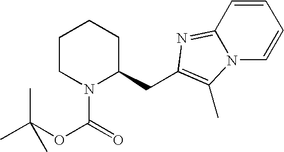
C1CN(C(=O)OC(C)(C)C)C(CC2=C(C)N3C(=N2)C=CC=C3)CC1
